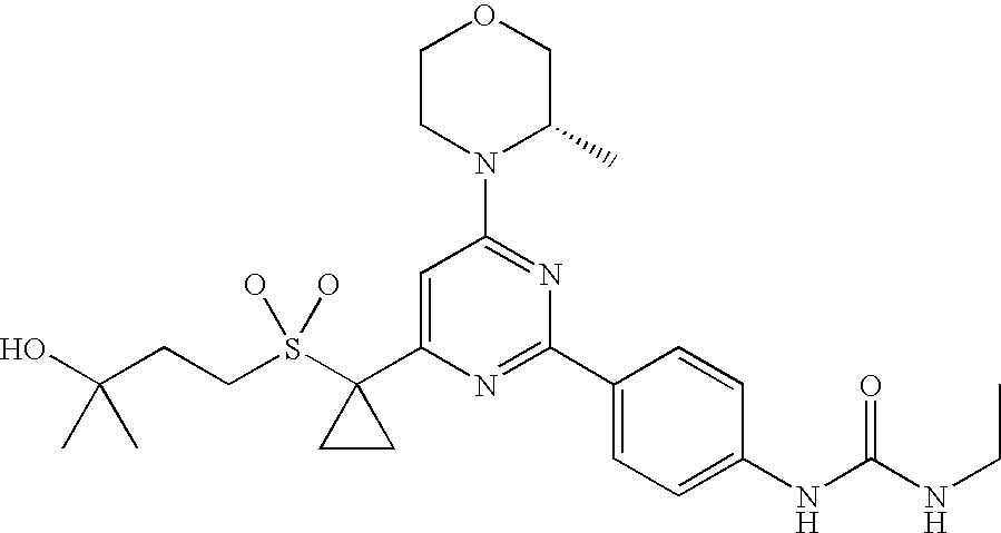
C1CN(C2=NC(C3=CC=C(NC(NCC)=O)C=C3)=NC(C3(S(CCC(O)(C)C)(O)O)CC3)=C2)C(C)CO1
